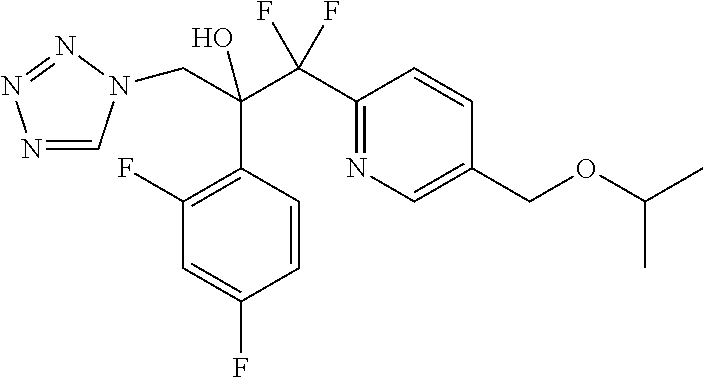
C(C(C(C1=NC=C(COC(C)C)C=C1)(F)F)(O)C1=C(F)C=C(F)C=C1)N1C=NN=N1
